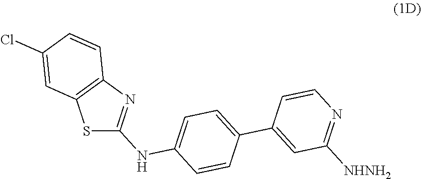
C1(C2=CC([NHNH2])=NC=C2)=CC=C(NC2=NC3=C(S2)C=C(Cl)C=C3)C=C1
